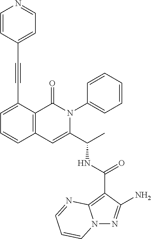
N12N=C(N)C(C(NC(C3=CC4=C(C(=O)N3C3=CC=CC=C3)C(C#CC3=CC=NC=C3)=CC=C4)C)=O)=C1N=CC=C2
